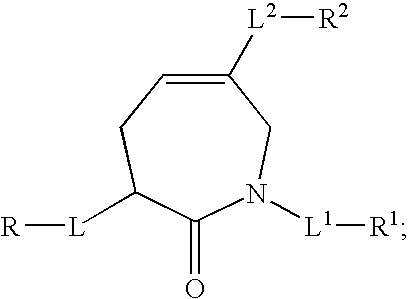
C1(=O)N([L1][R1])CC([L2][R2])=CCC1[L][R]
